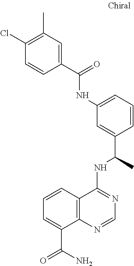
C1(NC(C2=CC(C)=C(Cl)C=C2)=O)=CC=CC(C(C)NC2=NC=NC3=C2C=CC=C3C(N)=O)=C1
